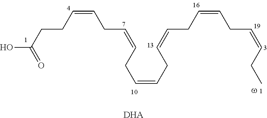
OC(CCC=CCC=CCC=CCC=CCC=CCC=CCC)=O.[DHA]
